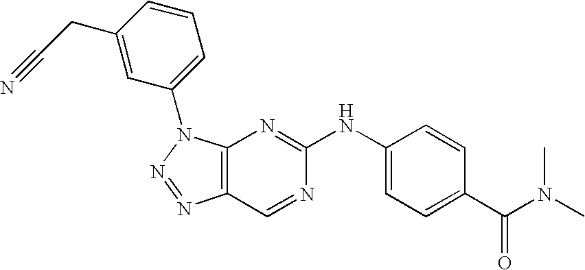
C12=C(N(C3=CC=CC(CC#N)=C3)N=N1)N=C(NC1=CC=C(C(=O)N(C)C)C=C1)N=C2
